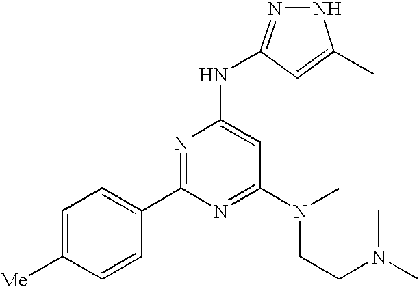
N1N=C(NC2=CC(N(CCN(C)C)C)=NC(C3=CC=C([Me])C=C3)=N2)C=C1C
